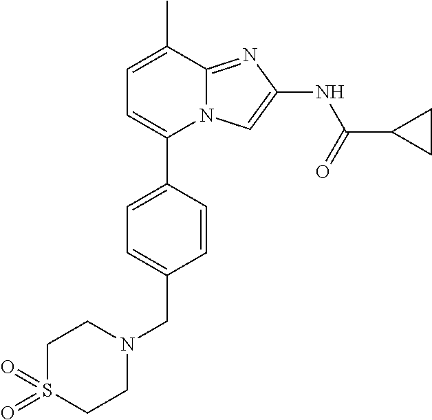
C1=CC(C2=CC=C(C)C3=NC(NC(=O)C4CC4)=CN23)=CC=C1CN1CCS(=O)(=O)CC1
